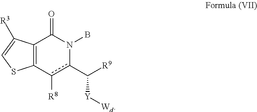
C12=C(c([R8])c(C([Y][Wd])[R9])N(B)C1=O)SC=C2[R3]
